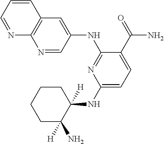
N1=CC(NC2=NC(NC3([H])CCCCC3(N)[H])=CC=C2C(=O)N)=CC2=C1N=CC=C2
